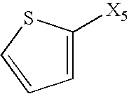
C1=C([X5])SC=C1
